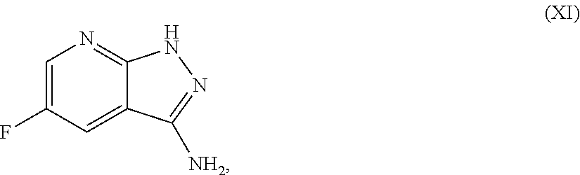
C1=C(F)C=C2C(=N1)NN=C2[NH2]
